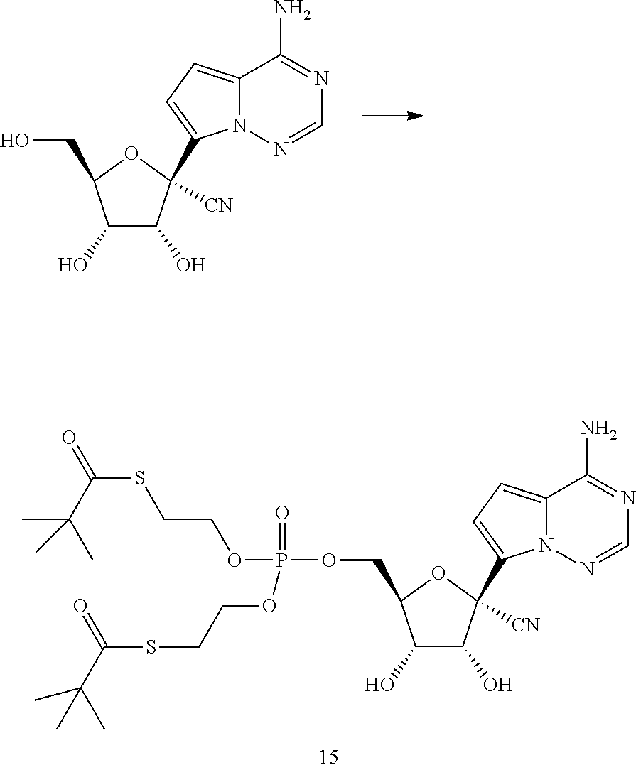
C1=NN2C(=CC=C2C2([CN])C(O)C(O)C(COP(OCCSC(=O)C(C)(C)C)(=O)OCCSC(C(C)(C)C)=O)O2)C(N)=N1.C1=NN2C(=CC=C2C2([CN])C(O)C(O)C(CO)O2)C(N)=N1
